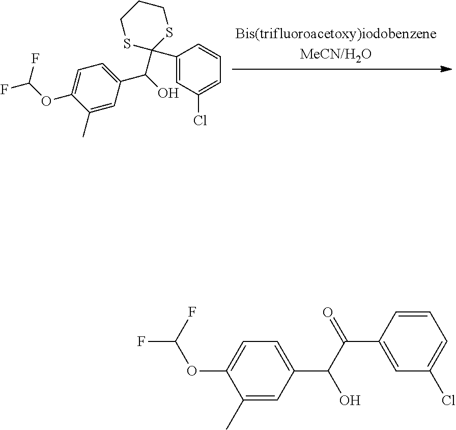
C1(C)=CC(C(O)C2(C3=CC(Cl)=CC=C3)SCCCS2)=CC=C1OC(F)F.C1=CC(C(C(O)C2=CC=C(OC(F)F)C(C)=C2)=O)=CC(Cl)=C1
